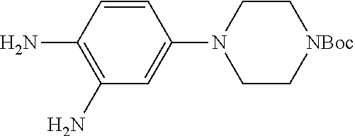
C1=CC(N)=C(N)C=C1N1CC[NBoc]CC1
